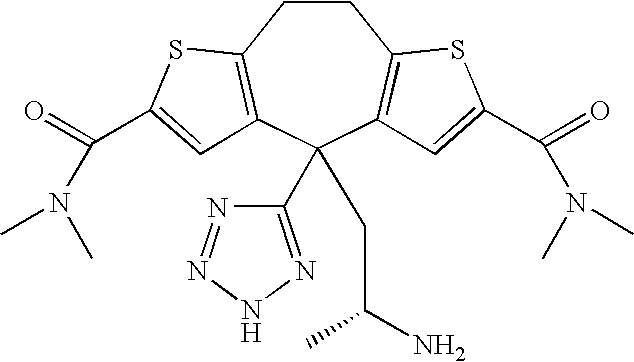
C1CC2=C(C(C3=NNN=N3)(CC(N)C)C3=C1SC(C(=O)N(C)C)=C3)C=C(C(=O)N(C)C)S2
